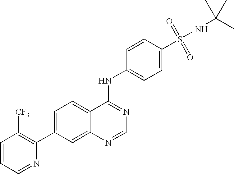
C1=CC=NC(C2=CC=C3C(=C2)N=CN=C3NC2=CC=C(S(=O)(=O)NC(C)(C)C)C=C2)=C1[CF3]
